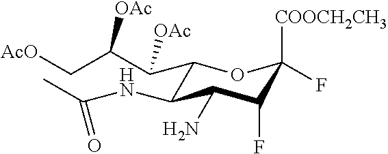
C1(C(C([OAc])C[AcO])[OAc])C(NC(C)=O)C(N)C(F)C([COOCH2CH3])(F)O1
